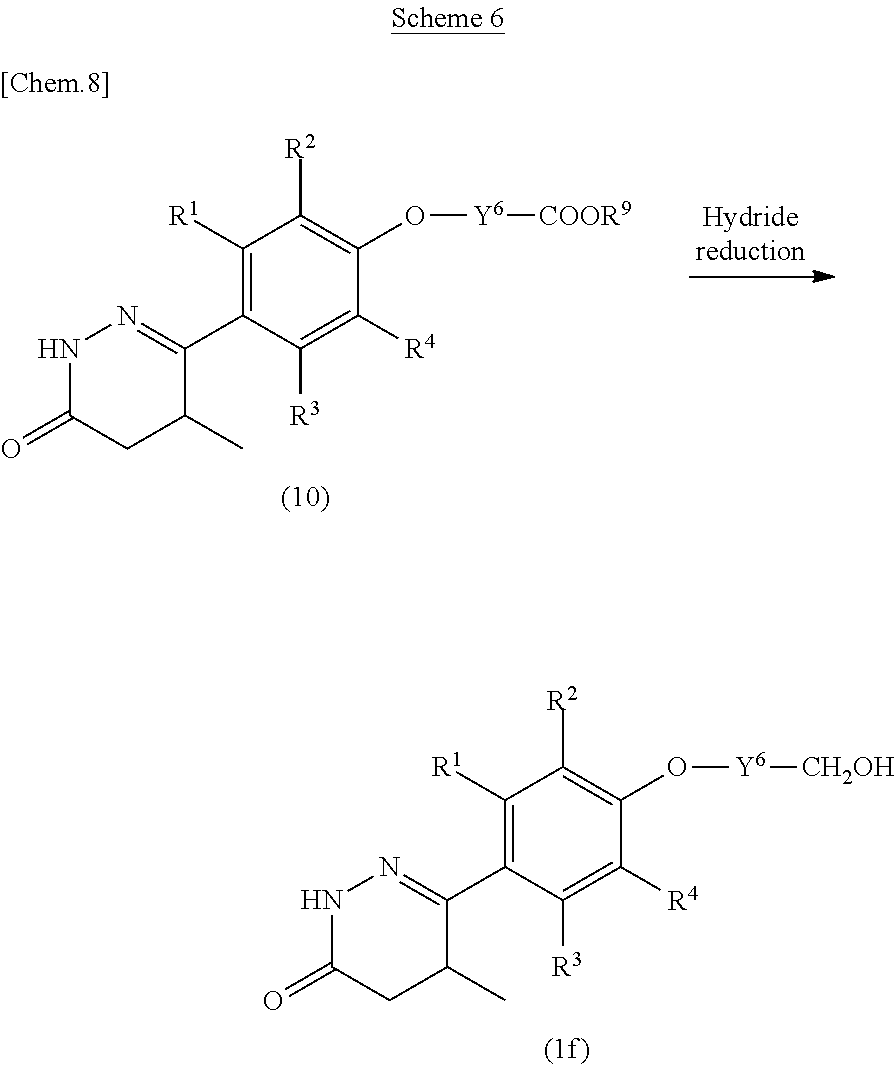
C1([R1])=C(C2=NNC(=O)CC2C)C([R3])=C([R4])C(O[Y6][CH2OH])=C1[R2].C1([R1])=C(C2=NNC(=O)CC2C)C([R3])=C([R4])C(O[Y6][COOR9])=C1[R2]
